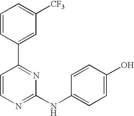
C1=CC(C2=NC(NC3=CC=C(O)C=C3)=NC=C2)=CC([CF3])=C1
